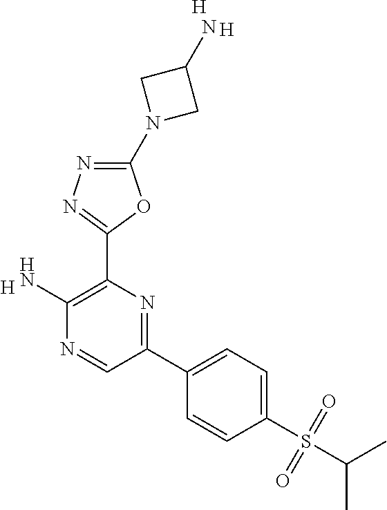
[H].C1(N)=C(C2=NN=C(N3CC(N)C3)O2)N=C(C2=CC=C(S(C(C)C)(=O)=O)C=C2)C=N1.[H].[H]
